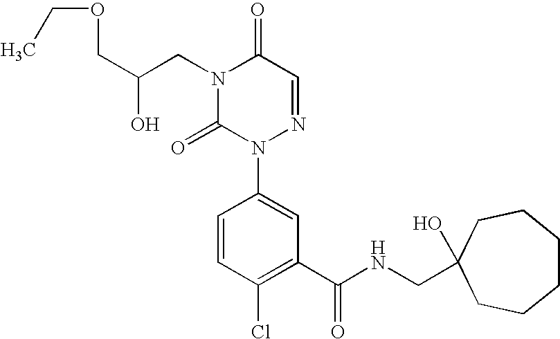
N1(CC(COCC)O)C(=O)N(C2=CC(C(=O)NCC3(O)CCCCCC3)=C(Cl)C=C2)N=CC1=O
